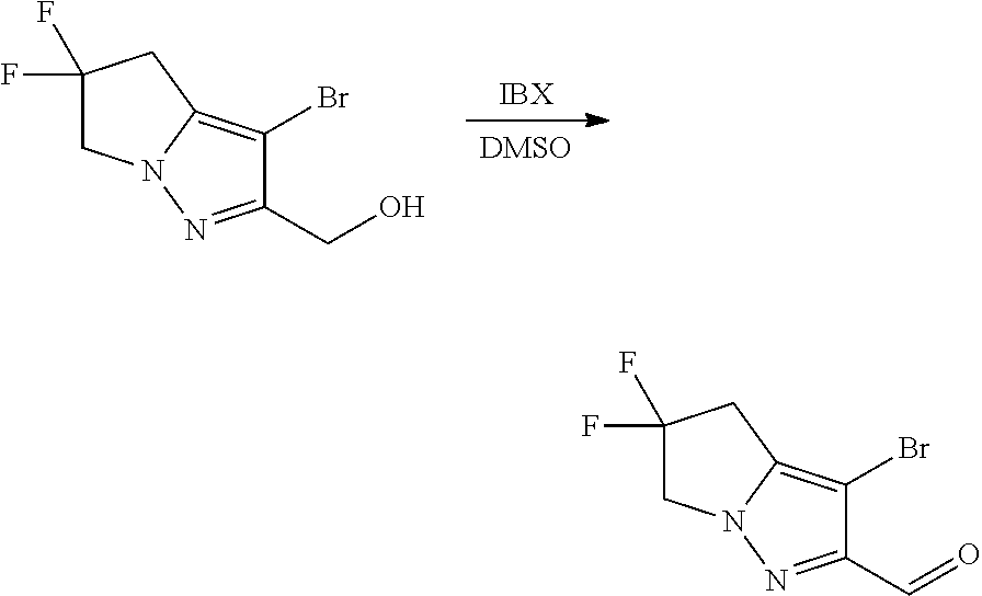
[IBX].[DMSO].C1N2C(=C(Br)C(CO)=N2)CC1(F)F.C1N2C(=C(Br)C(C=O)=N2)CC1(F)F
